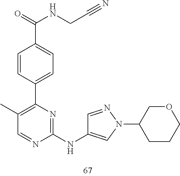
C1=NN(C2CCCOC2)C=C1NC1=NC(C2=CC=C(C(=O)NCC#N)C=C2)=C(C)C=N1
